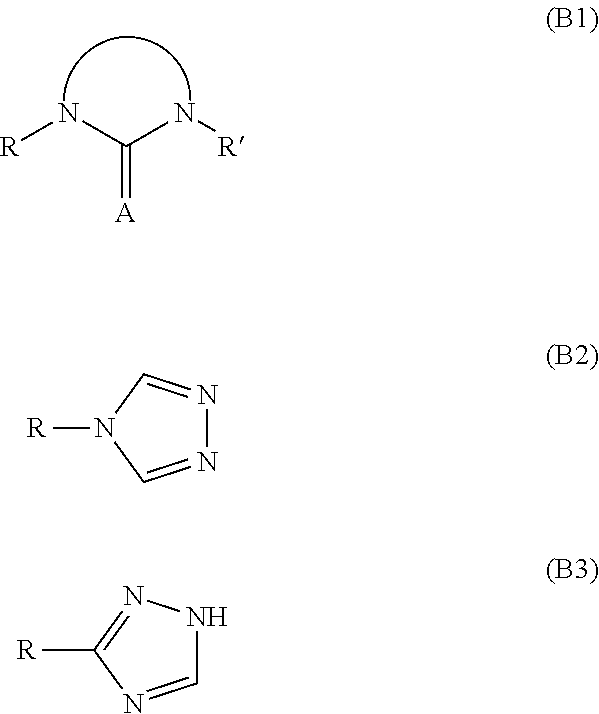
[A]=C(N[R])N[R].N1=CN([R])C=N1.C1=NC([R])=NN1
